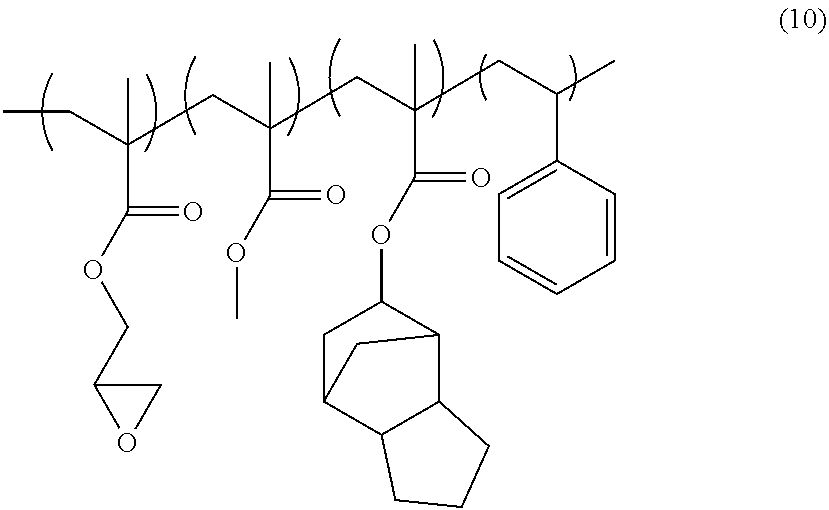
CCC(C)(C(=O)OCC1OC1)CC(C)(C(=O)OC)CC(C(=O)OC1CC2C3C(C1C2)CCC3)(C)CC(C1=CC=CC=C1)C
